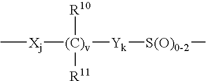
C[Xj][(C)v]([Yk][S(O)0-2]C)([R10])[R11]
